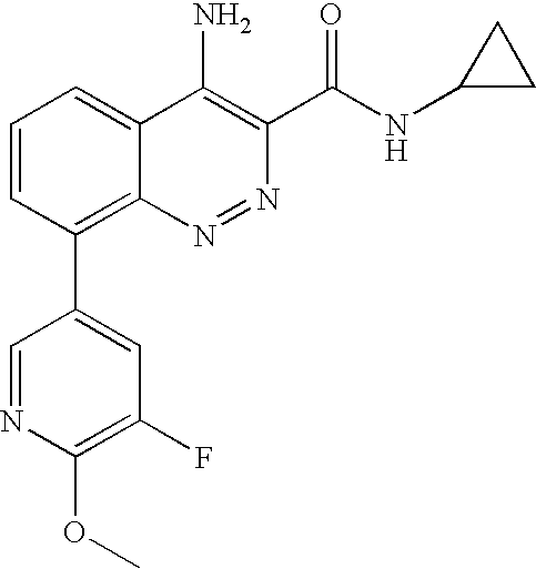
C1=CC(C2=CC(F)=C(OC)N=C2)=C2C(=C1)C(N)=C(C(=O)NC1CC1)N=N2
